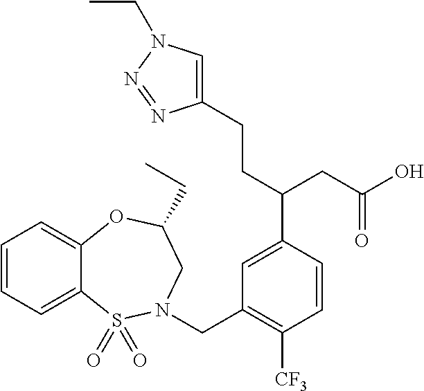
C1=CC=C2C(=C1)OC(CC)CN(CC1=C([CF3])C=CC(C(CC(O)=O)CCC3=CN(CC)N=N3)=C1)S2(=O)=O
